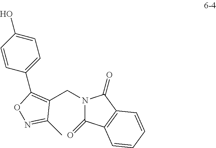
C1(CN2C(=O)C3=C(C2=O)C=CC=C3)=C(C2=CC=C(O)C=C2)ON=C1C
